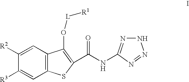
C1([R2])=CC2=C(C=C1[R3])SC(C(NC1=NNN=N1)=O)=C2O[L][R1]
